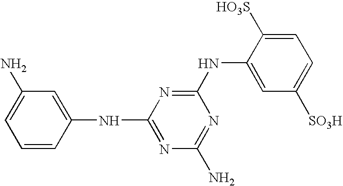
N(C1=NC(NC2=CC(N)=CC=C2)=NC(N)=N1)C1=CC([SO3H])=CC=C1[HO3S]
